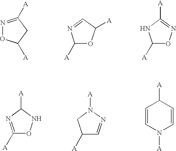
N1=C([A])CC([A])O1.C1([A])OC([A])C=N1.C1([A])ON=C([A])N1.C1([A])=NC([A])NO1.C1([A])C=NN([A])C1.C1=CN([A])C=CC1[A]
